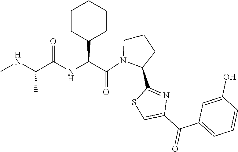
C1N(C(C(NC(=O)C(C)NC)C2CCCCC2)=O)C(C2=NC(C(C3=CC=CC(O)=C3)=O)=CS2)CC1
